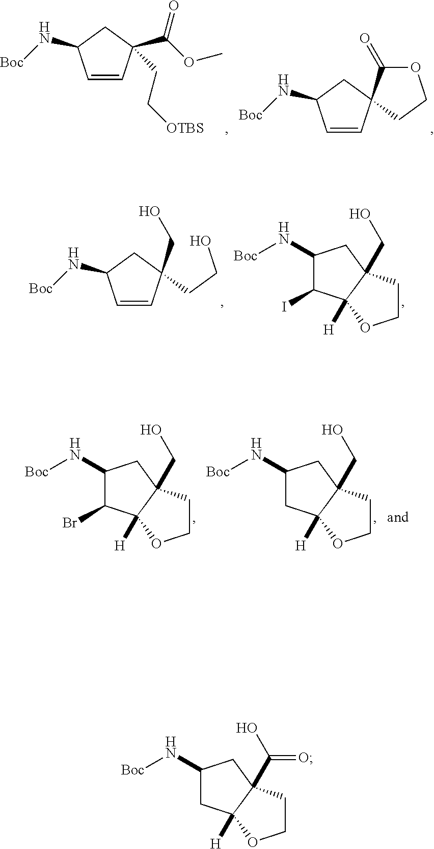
C1=CC(C(OC)=O)(CC[OTBS])CC1N[Boc].C1=CC2(CC1N[Boc])CCOC2=O.C1=CC(CCO)(CO)CC1N[Boc].C1(N[Boc])C(I)C2([H])C(CO)(C1)CCO2.C1(N[Boc])C(Br)C2([H])C(CO)(C1)CCO2.C1(N[Boc])CC2([H])C(CO)(C1)CCO2.C1(N[Boc])CC2([H])C(C(O)=O)(C1)CCO2
